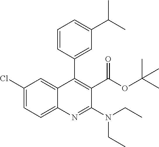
C1=CC(C2=C(C(OC(C)(C)C)=O)C(N(CC)CC)=NC3=CC=C(Cl)C=C23)=CC(C(C)C)=C1
